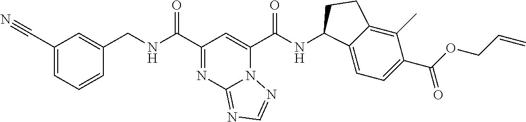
N12C(C(NC3C4=CC=C(C(OCC=C)=O)C(C)=C4CC3)=O)=CC(C(NCC3=CC(C#N)=CC=C3)=O)=NC1=NC=N2
